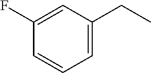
C1(F)=CC(CC)=CC=C1
